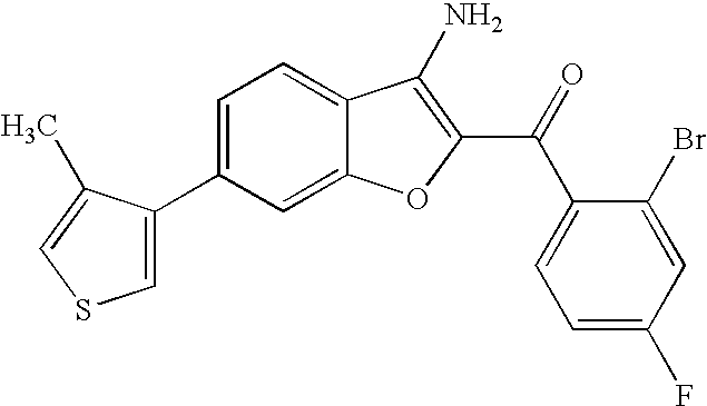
C1(C2=CSC=C2C)=CC=C2C(=C1)OC(C(C1=CC=C(F)C=C1Br)=O)=C2N
